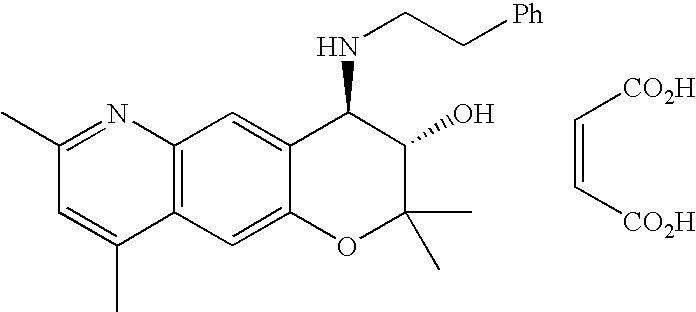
C12=C(C=C3C(=C1)C(NCC[Ph])C(O)C(C)(C)O3)C(C)=CC(C)=N2.[CO2H]C=C[CO2H]
